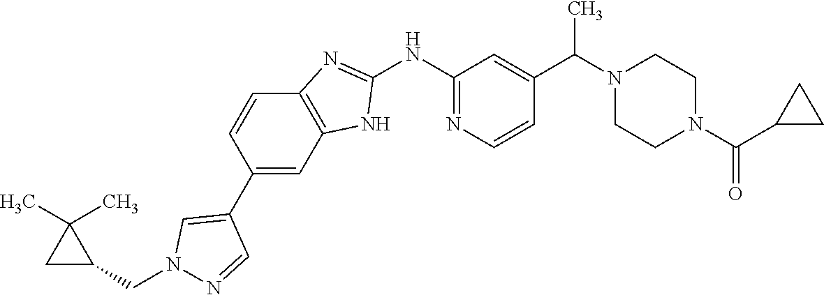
C1(C2=CN(CC3C(C)(C)C3)N=C2)=CC2=C(C=C1)N=C(NC1=NC=CC(C(N3CCN(C(C4CC4)=O)CC3)C)=C1)N2
